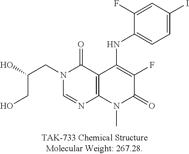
N1(CC(O)CO)C=NC2=C(C1=O)C(NC1=CC=C(I)C=C1F)=C(F)C(=O)N2C
